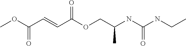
COC(C=CC(OCC(NC(NCC)=O)C)=O)=O
